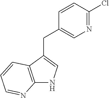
C12=C(C(CC3=CN=C(Cl)C=C3)=CN1)C=CC=N2
